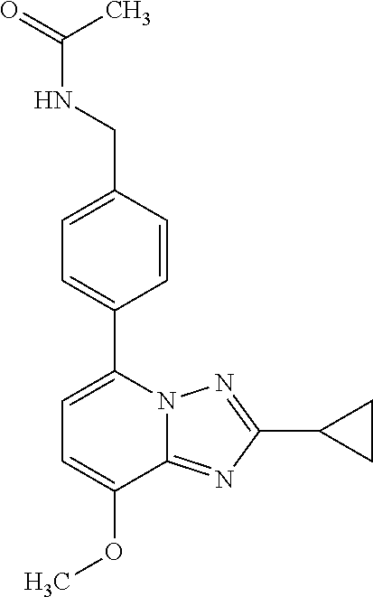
C1=C(OC)C2=NC(C3CC3)=NN2C(C2=CC=C(CNC(C)=O)C=C2)=C1
